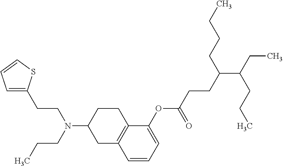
C1(OC(CCC(C(CC)CCC)CCCC)=O)=CC=CC2=C1CCC(N(CCC)CCC1=CC=CS1)C2
